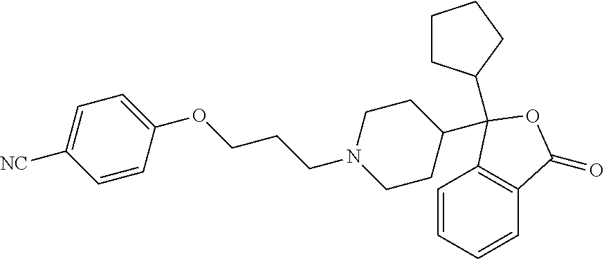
C1=CC=CC2=C1C(C1CCN(CCCOC3=CC=C([NC])C=C3)CC1)(C1CCCC1)OC2=O
